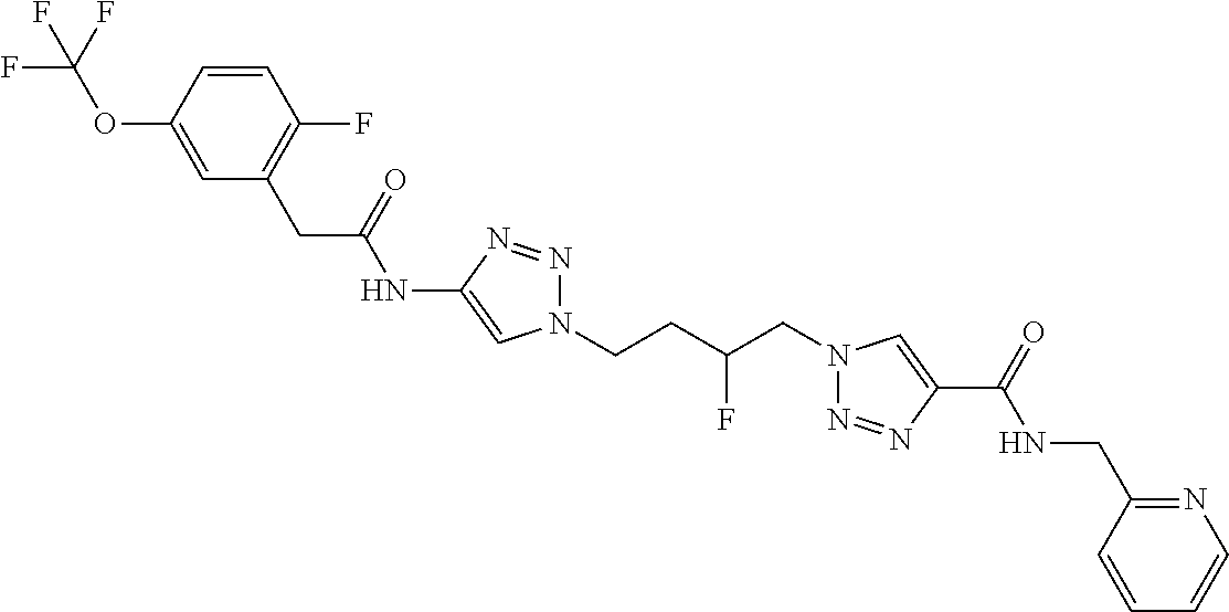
C1(NC(CC2=C(F)C=CC(OC(F)(F)F)=C2)=O)=CN(CCC(CN2N=NC(C(=O)NCC3=NC=CC=C3)=C2)F)N=N1
